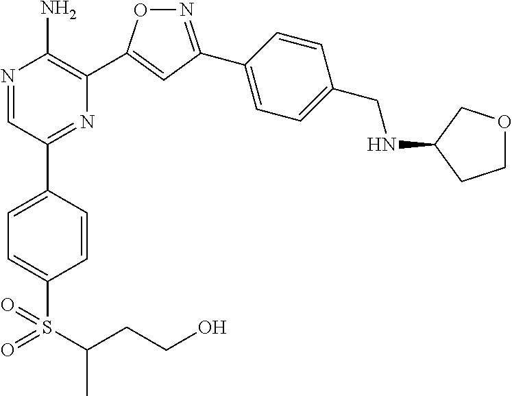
N1=C(C2=CC=C(CNC3CCOC3)C=C2)C=C(C2=C(N)N=CC(C3=CC=C(S(=O)(=O)C(CCO)C)C=C3)=N2)O1
